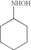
C1CCCCC1[NHOH]
